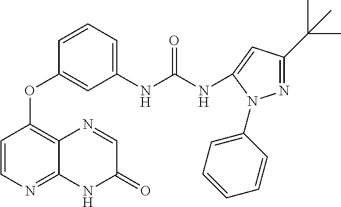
C1=CN=C2C(=C1OC1=CC(NC(NC3=CC(C(C)(C)C)=NN3C3=CC=CC=C3)=O)=CC=C1)N=CC(=O)N2
